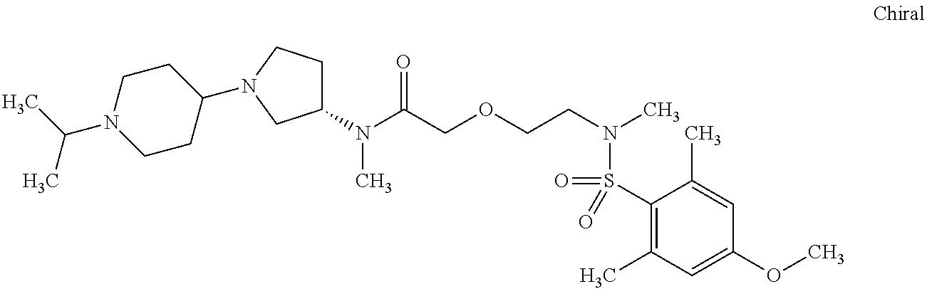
C1(N(C(COCCN(C)S(=O)(C2=C(C)C=C(OC)C=C2C)=O)=O)C)CCN(C2CCN(C(C)C)CC2)C1
